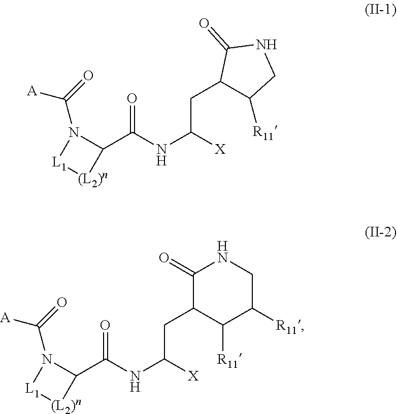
[A]C(N1C(C(NC([X])CC2C([R11])CNC2=O)=O)[(L2)n][L1]1)=O.[A]C(N1C(C(NC([X])CC2C([R11])C([R11])CNC2=O)=O)[(L2)n][L1]1)=O
